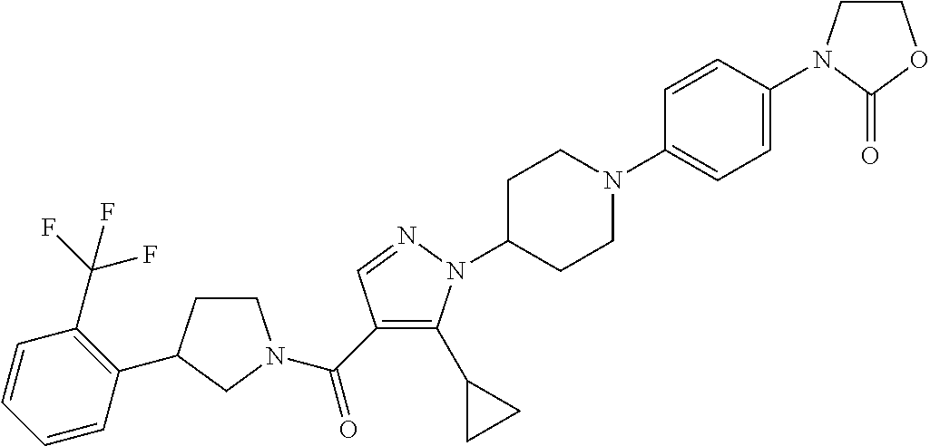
C1CC(C2=C(C(F)(F)F)C=CC=C2)CN1C(C1=C(C2CC2)N(C2CCN(C3=CC=C(N4CCOC4=O)C=C3)CC2)N=C1)=O
